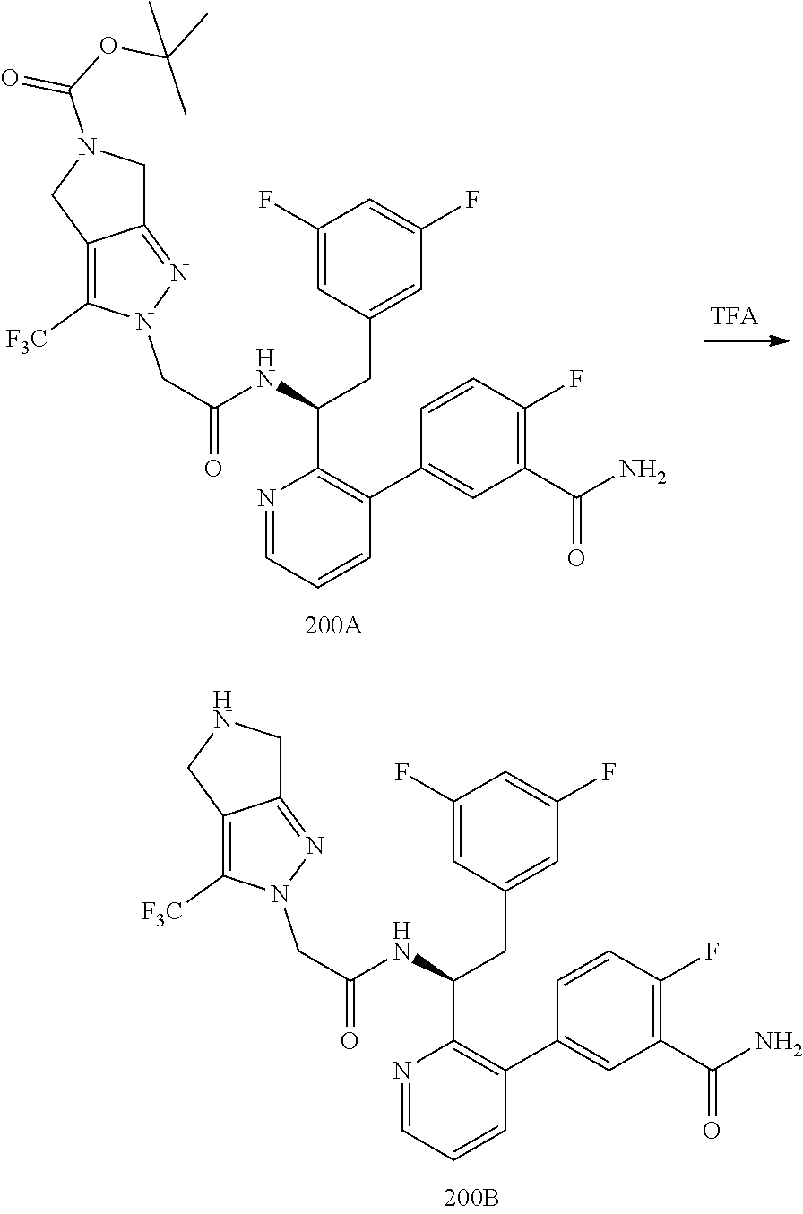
C1([F3C])=C2C(=NN1CC(=O)NC(CC1=CC(F)=CC(F)=C1)C1=C(C3=CC(C(N)=O)=C(F)C=C3)C=CC=N1)CN(C(OC(C)(C)C)=O)C2.C1([F3C])=C2C(=NN1CC(=O)NC(CC1=CC(F)=CC(F)=C1)C1=C(C3=CC(C(N)=O)=C(F)C=C3)C=CC=N1)CNC2
